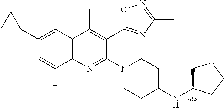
C1(C2CC2)=CC2=C(N=C(N3CCC(NC4COCC4)CC3)C(C3=NC(C)=NO3)=C2C)C(F)=C1
